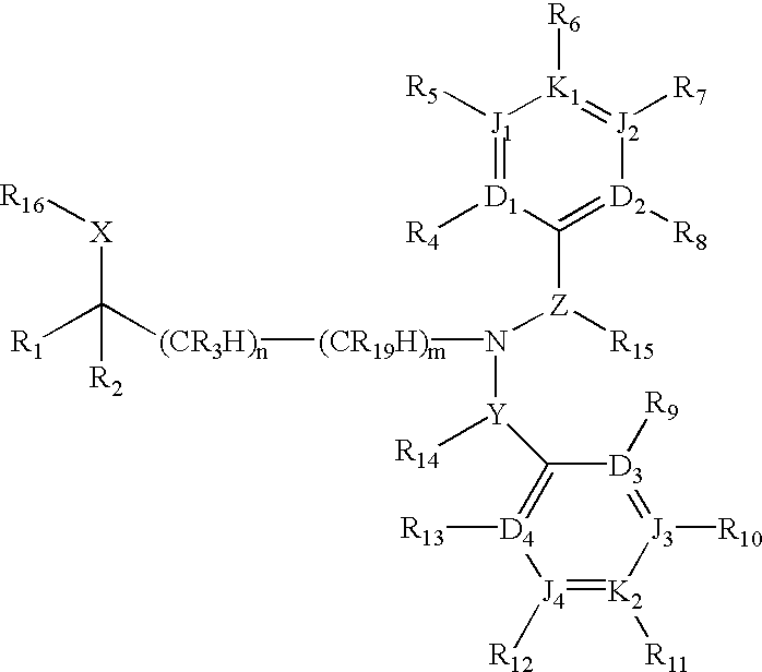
[R16][X]C([R1])([R2])[(CR3H)n][(CR19H)m]N([Z](C1=[D2]([R8])[J2]([R7])=[K1]([R6])[J1]([R5])=[D1]1[R4])[R15])[Y]([R14])C1=[D4]([R13])[J4]([R12])=[K2]([R11])[J3]([R10])=[D3]1[R9]
